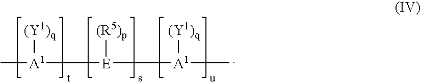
C[A1]([E]([A1]([(Y1)q])C)[(R5)p])[(Y1)q]
